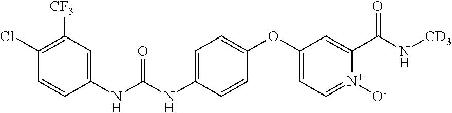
C1=CC(NC(NC2=CC=C(OC3=CC=[N+]([O-])C(C(N[CD3])=O)=C3)C=C2)=O)=CC([CF3])=C1Cl
